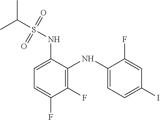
C1=C(NS(C(C)C)(=O)=O)C(NC2=CC=C(I)C=C2F)=C(F)C(F)=C1
